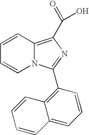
C1=CC2=C(C(O)=O)N=C(C3=C4C(=CC=C3)C=CC=C4)N2C=C1
